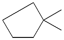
C1(C)(C)CCCC1
